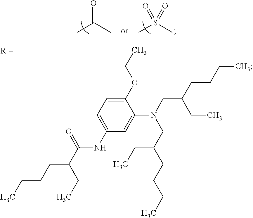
C1(N(CC(CCCC)CC)CC(CCCC)CC)=CC(NC(C(CC)CCCC)=O)=CC=C1OCC.CC(C)=O.CS(C)(=O)=O
